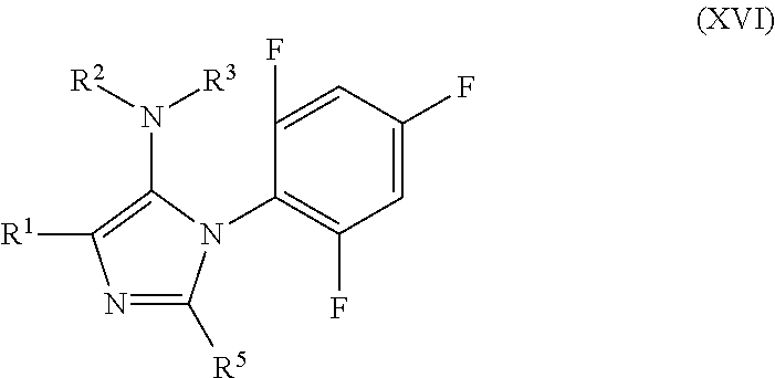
N1=C([R5])N(C2=C(F)C=C(F)C=C2F)C(N([R2])[R3])=C1[R1]
